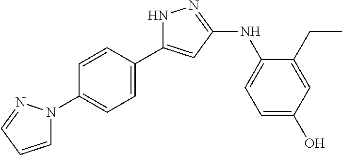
N1C(C2=CC=C(N3C=CC=N3)C=C2)=CC(NC2=CC=C(O)C=C2CC)=N1
